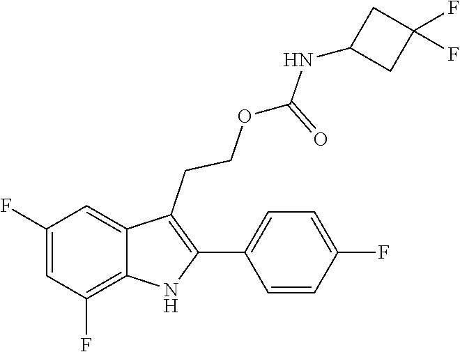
C1(C2=C(CCOC(=O)NC3CC(F)(F)C3)C3=CC(F)=CC(F)=C3N2)=CC=C(F)C=C1
